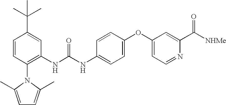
C1(NC(NC2=CC=C(OC3=CC=NC(C([NHMe])=O)=C3)C=C2)=O)=C(N2C(C)=CC=C2C)C=CC(C(C)(C)C)=C1
